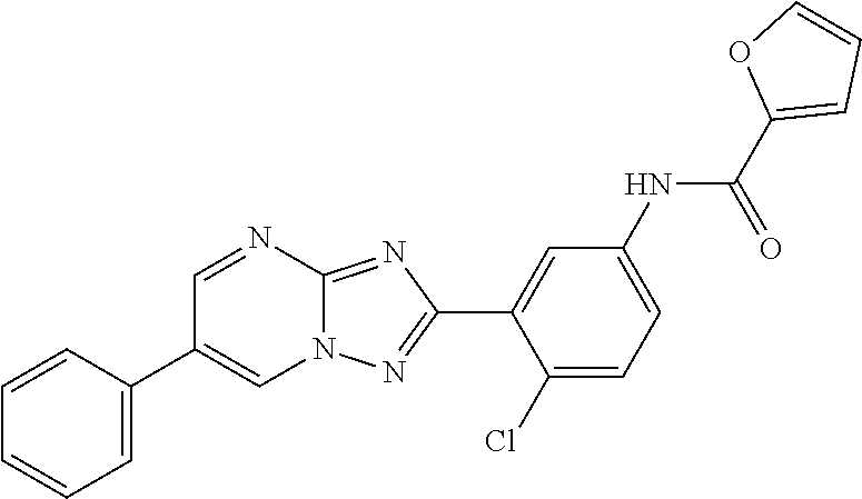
C1=C(C2=CN3C(=NC(C4=CC(NC(C5=CC=CO5)=O)=CC=C4Cl)=N3)N=C2)C=CC=C1
